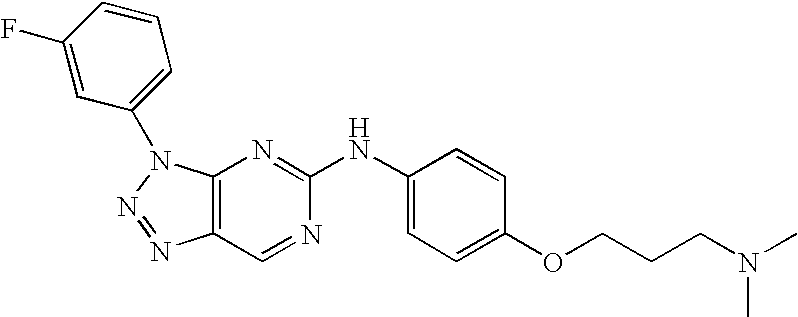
C12=C(N(C3=CC=CC(F)=C3)N=N1)N=C(NC1=CC=C(OCCCN(C)C)C=C1)N=C2
